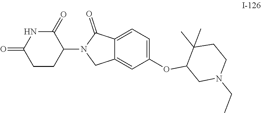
C1=C(OC2CN(CC)CCC2(C)C)C=C2CN(C3CCC(=O)NC3=O)C(=O)C2=C1
